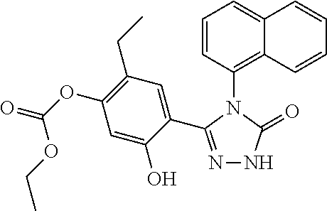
N1=C(C2=CC(CC)=C(OC(OCC)=O)C=C2O)N(C2=C3C(=CC=C2)C=CC=C3)C(=O)N1
